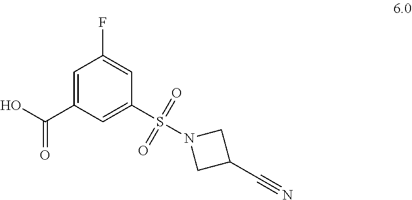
C1=C(C(O)=O)C=C(S(=O)(=O)N2CC(C#N)C2)C=C1F
